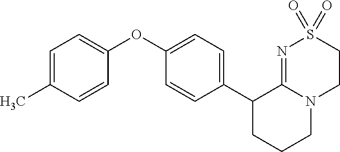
C1(C2CCCN3C2=NS(=O)(=O)CC3)=CC=C(OC2=CC=C(C)C=C2)C=C1
